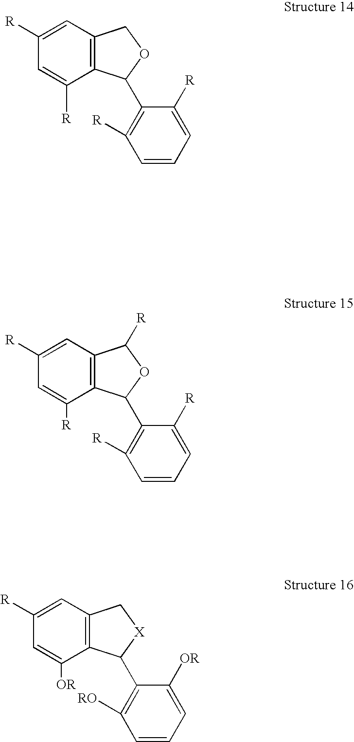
C1=C([R])C=C([R])C2=C1COC2C1=C([R])C=CC=C1[R].C1=C([R])C=C([OR])C2=C1C[X]C2C1=C([RO])C=CC=C1[OR].C1=C([R])C=C([R])C2=C1C([R])OC2C1=C([R])C=CC=C1[R]
